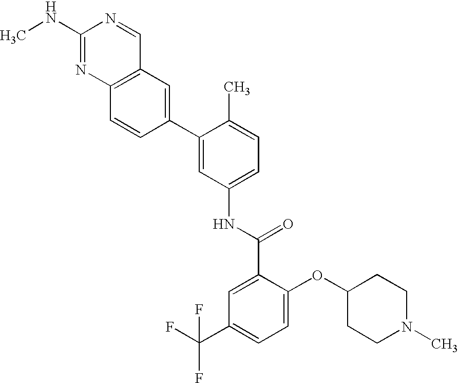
C1(NC)=NC2=C(C=N1)C=C(C1=CC(NC(C3=CC(C(F)(F)F)=CC=C3OC3CCN(C)CC3)=O)=CC=C1C)C=C2
